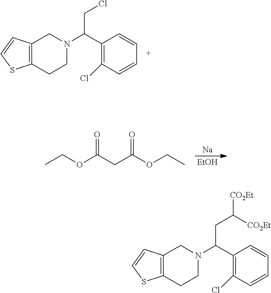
C12=C(C=CS1)CN(C(C1=C(Cl)C=CC=C1)CCl)CC2.[Na].[EtOH].CCOC(CC(OCC)=O)=O.C12=C(C=CS1)CN(C(C1=C(Cl)C=CC=C1)CC([CO2Et])[CO2Et])CC2
